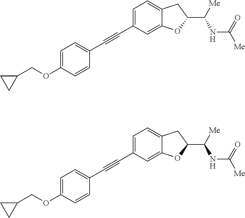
C(OC1=CC=C(C#CC2=CC=C3C(=C2)OC(C([Me])NC(=O)[Me])C3)C=C1)C1CC1.C(OC1=CC=C(C#CC2=CC=C3C(=C2)OC(C([Me])NC(=O)[Me])C3)C=C1)C1CC1
